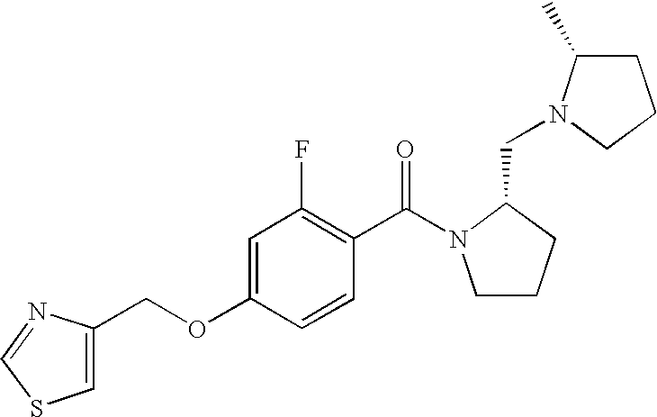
C1CCC(CN2C(C)CCC2)N1C(C1=C(F)C=C(OCC2=CSC=N2)C=C1)=O
